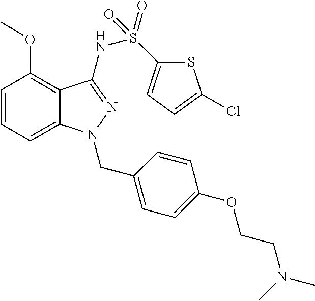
C1=CC=C2C(=C1OC)C(NS(=O)(C1=CC=C(Cl)S1)=O)=NN2CC1=CC=C(OCCN(C)C)C=C1
